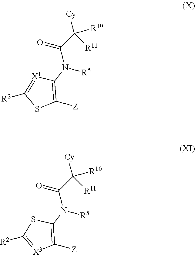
[Z]C1=C(N([R5])C(=O)C([Cy])([R10])[R11])[X1]=C([R2])S1.[Z]C1=C(N([R5])C(=O)C([Cy])([R10])[R11])SC([R2])=[X3]1
